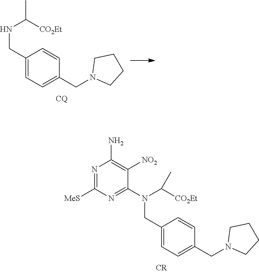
N1=C([MeS])N=C(N(C([CO2Et])C)CC2=CC=C(CN3CCCC3)C=C2)C([NO2])=C1N.N(C([CO2Et])C)CC1=CC=C(CN2CCCC2)C=C1
